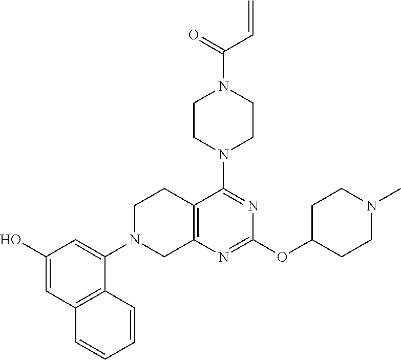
C1(O)=CC2=C(C(N3CC4=C(CC3)C(N3CCN(C(=O)C=C)CC3)=NC(OC3CCN(C)CC3)=N4)=C1)C=CC=C2
